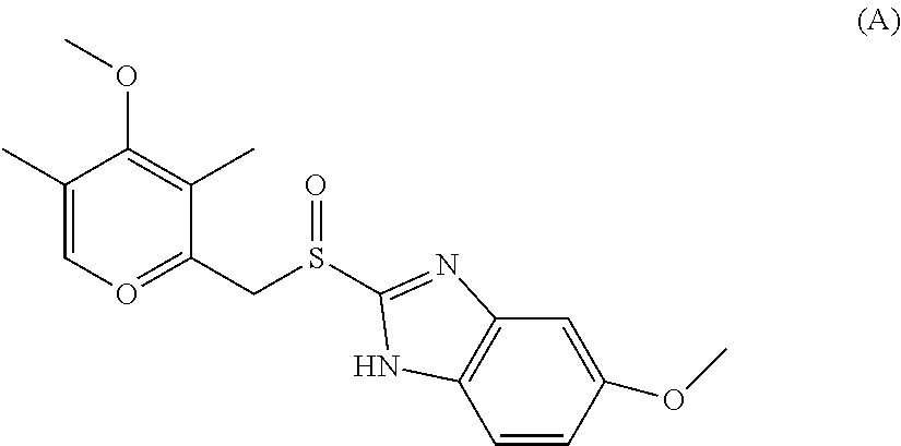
C1(C)=CO=C(CS(=O)C2=NC3=C(C=CC(OC)=C3)N2)C(C)=C1OC
